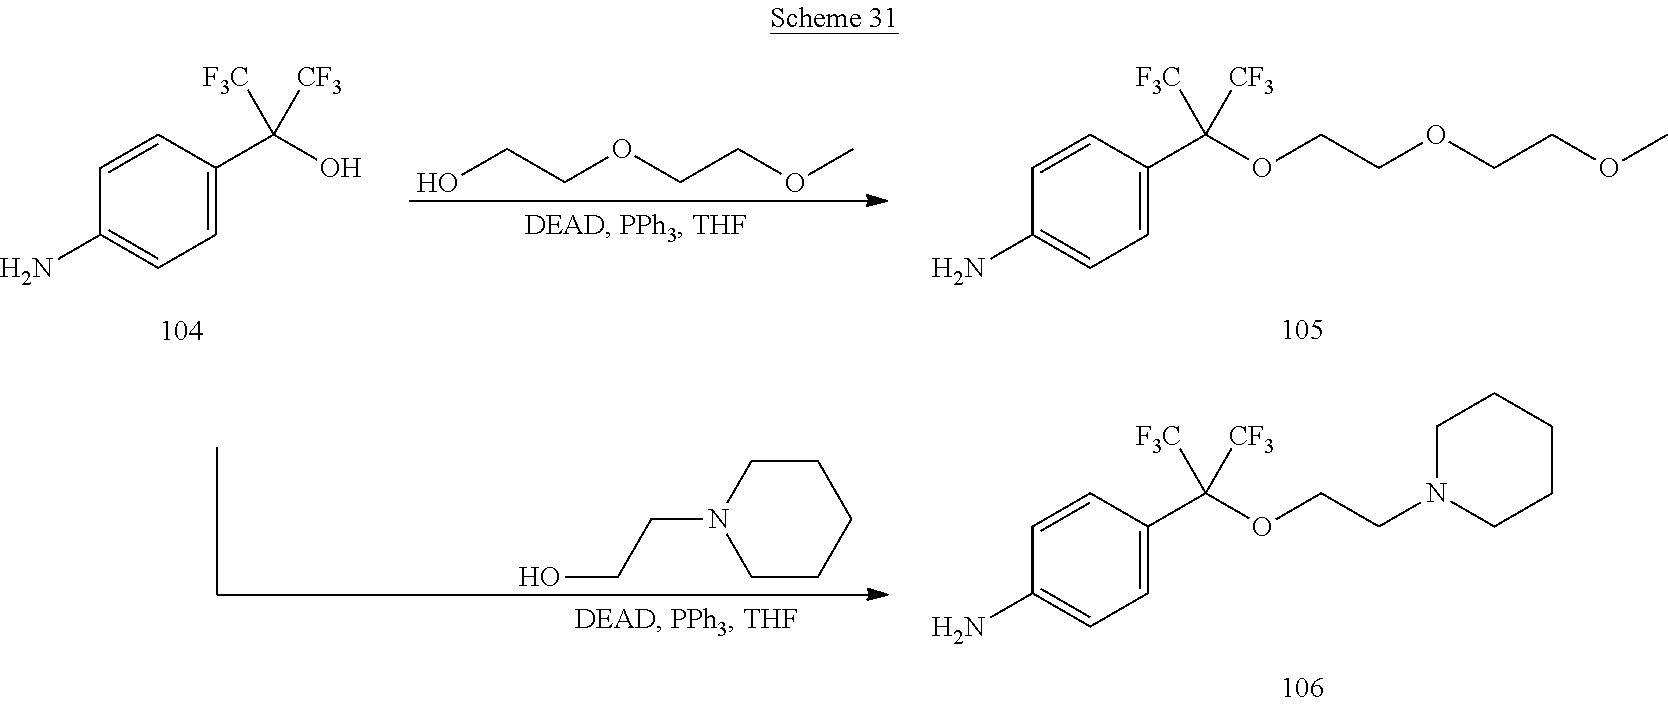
C1=CC(C(O)([F3C])[CF3])=CC=C1N.OCCOCCOC.C1=CC(C(OCCOCCOC)([F3C])[CF3])=CC=C1N.C1=CC(C(OCCN2CCCCC2)([F3C])[CF3])=CC=C1N.N1(CCO)CCCCC1
